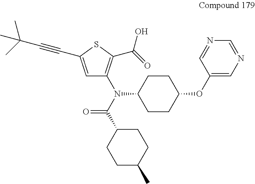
C1=C(C#CC(C)(C)C)SC(C(O)=O)=C1N(C(C1CCC(C)CC1)=O)C1CCC(OC2=CN=CN=C2)CC1
